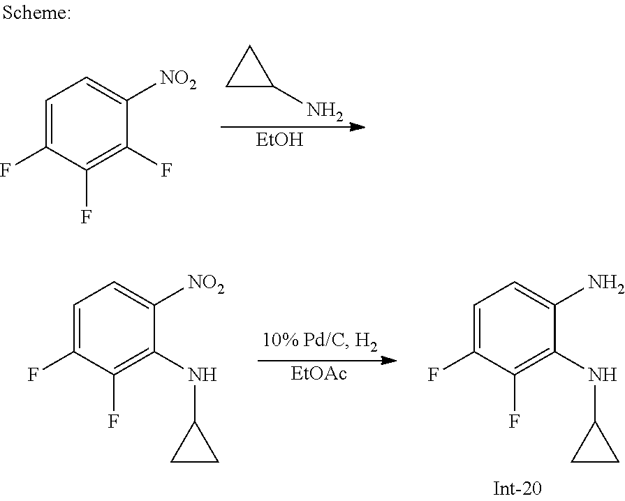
[EtOAc].C1=C(F)C(F)=C(NC2CC2)C(N)=C1.C1=C(F)C(F)=C(NC2CC2)C([NO2])=C1.C1=C(F)C(F)=C(F)C([NO2])=C1.[EtOH].C1CC1N
